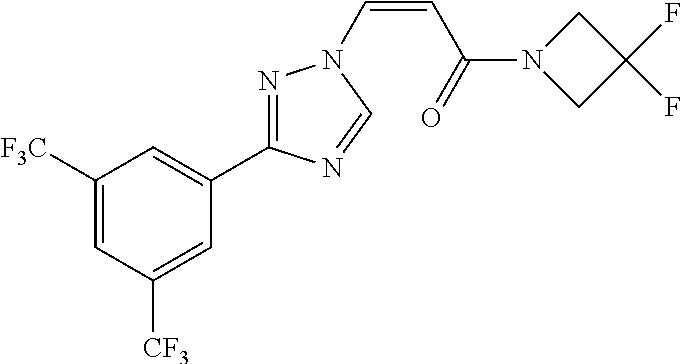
C1([F3C])=CC([CF3])=CC(C2=NN(C=CC(N3CC(F)(F)C3)=O)C=N2)=C1
